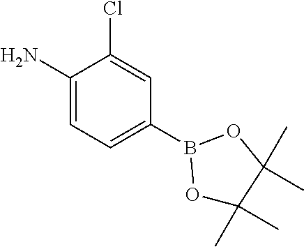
C1(N)=CC=C(B2OC(C)(C)C(C)(C)O2)C=C1Cl
